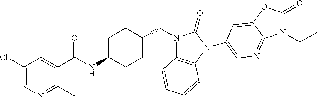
C1(Cl)=CN=C(C)C(C(NC2CCC(CN3C4=C(N(C5=CN=C6N(CC)C(=O)OC6=C5)C3=O)C=CC=C4)CC2)=O)=C1
